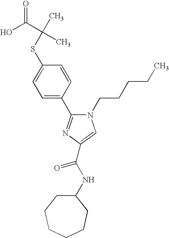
S(C1=CC=C(C2=NC(C(NC3CCCCCC3)=O)=CN2CCCCC)C=C1)C(C)(C(O)=O)C
